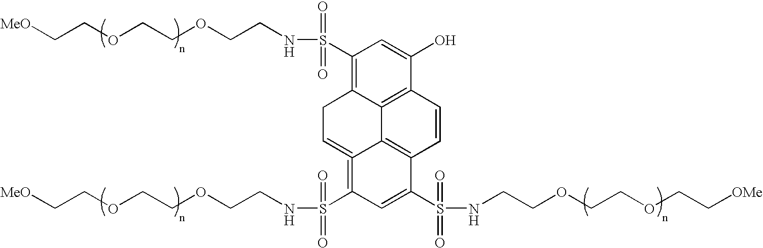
C1(S(NCCOCCOCC[MeO])(=O)=O)=C2C3=C(C(O)=C1)C=CC1=C3C(=CC2)=C(S(NCCOCCOCC[MeO])(=O)=O)C=C1S(NCCOCCOCC[OMe])(=O)=O
